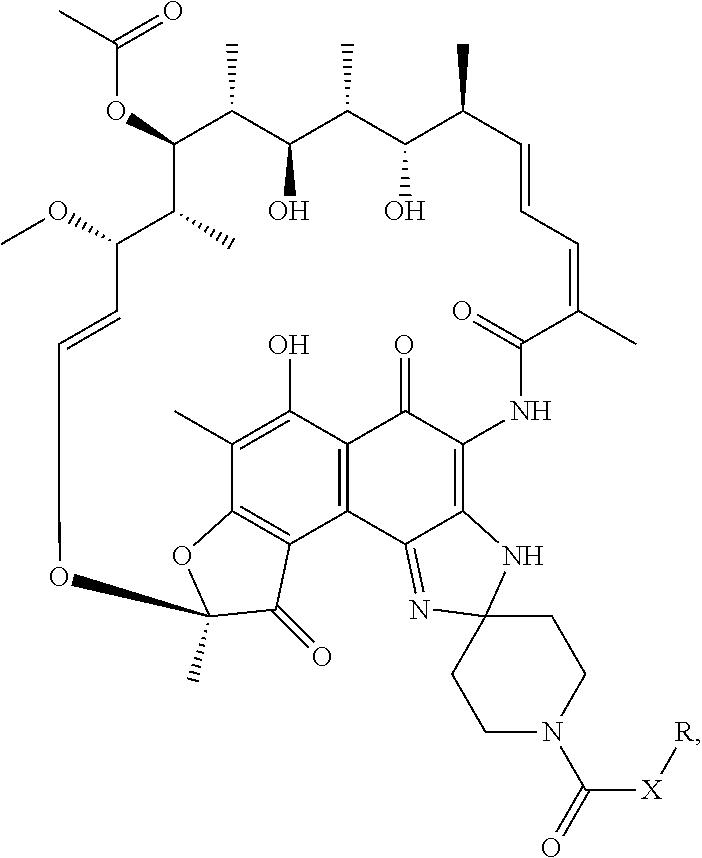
O(C1C(C)C(O)C(C)C(O)C(C)C=CC=C(C)C(=O)NC2=C3C(=NC4(N3)CCN(C([X][R])=O)CC4)C3=C(C2=O)C(O)=C(C)C2=C3C(=O)C(C)(O2)OC=CC(OC)C1C)C(C)=O
